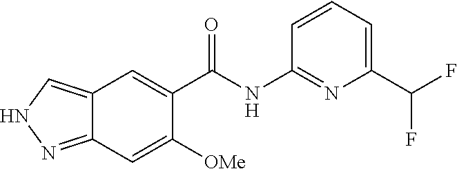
N1N=C2C(=C1)C=C(C(NC1=NC(C(F)F)=CC=C1)=O)C([OMe])=C2
